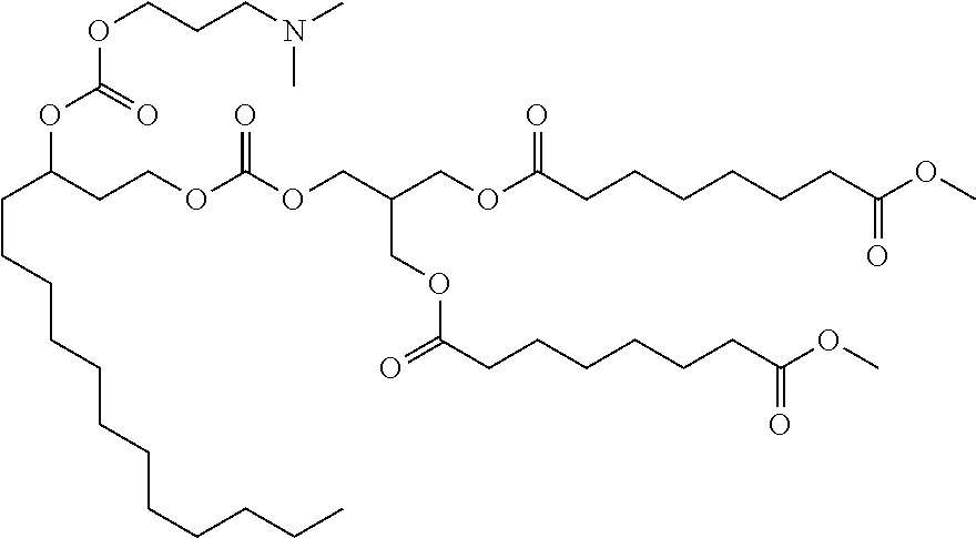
O(CC(COC(CCCCCCC(OC)=O)=O)COC(=O)CCCCCCC(OC)=O)C(OCCC(CCCCCCCCCCCC)OC(=O)OCCCN(C)C)=O
